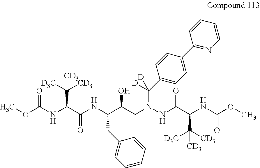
COC(NC(C(NC(C(O)CN(NC(C(NC(OC)=O)C([CD3])([D3C])[CD3])=O)C([D])([D])C1=CC=C(C2=NC=CC=C2)C=C1)CC1=CC=CC=C1)=O)C([D3C])([CD3])[CD3])=O
